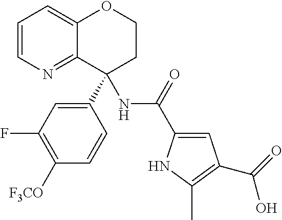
C1(C2(NC(=O)C3=CC(C(=O)O)=C(C)N3)C3=NC=CC=C3OCC2)=CC(F)=C([F3CO])C=C1
